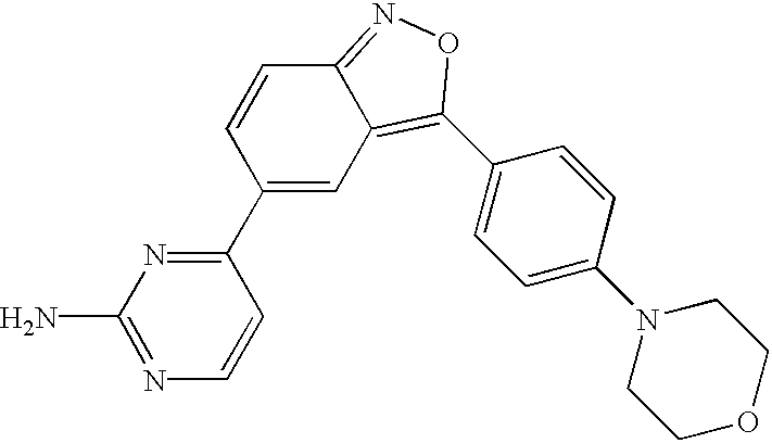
C12=NOC(C3=CC=C(N4CCOCC4)C=C3)=C1C=C(C1=NC(N)=NC=C1)C=C2
